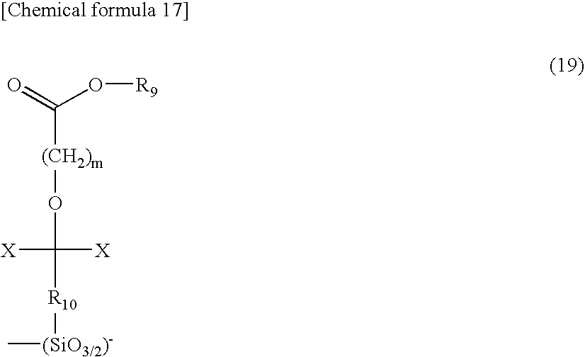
O=C(O[R9])[(CH2)m]OC([X])([X])[R10][(SiO3/2)-]C
